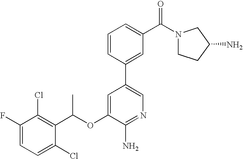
C1=C(F)C(Cl)=C(C(OC2=CC(C3=CC(C(N4CCC(N)C4)=O)=CC=C3)=CN=C2N)C)C(Cl)=C1
